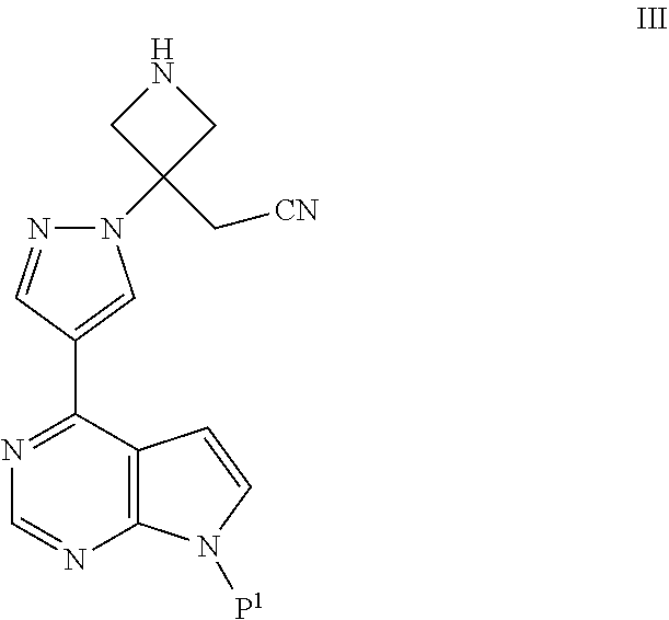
N1=CC(C2=NC=NC3=C2C=CN3[P1])=CN1C1(C[CN])CNC1
